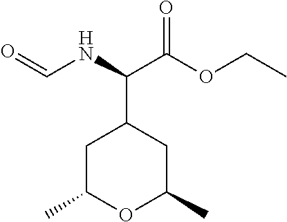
C1C(C)OC(C)CC1C(C(OCC)=O)NC=O
